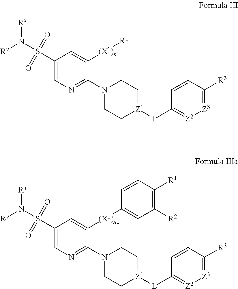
C1(S(N([Ry])[Rx])(=O)=O)=CN=C(N2CC[Z1]([L]C3=[Z2][Z3]=C([R3])C=C3)CC2)C([(X1)n1][R1])=C1.C1(S(N([Ry])[Rx])(=O)=O)=CN=C(N2CC[Z1]([L]C3=[Z2][Z3]=C([R3])C=C3)CC2)C([(X1)n1]C2=CC([R2])=C([R1])C=C2)=C1
